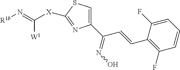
C1(C(=NO)C=CC2=C(F)C=CC=C2F)=CSC([X]C(=N[R1b])[W1])=N1
